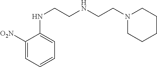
C1([O2N])=CC=CC=C1NCCNCCN1CCCCC1
